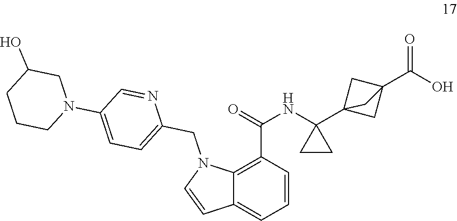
C12=C(C(=O)NC3(C45CC(C(=O)O)(C4)C5)CC3)C=CC=C1C=CN2CC1=CC=C(N2CC(O)CCC2)C=N1
